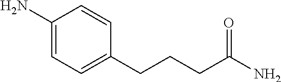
C1(N)=CC=C(CCCC(N)=O)C=C1
